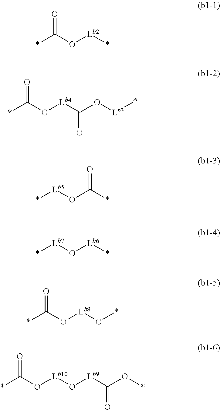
O=C(*)O[Lb2]*.O=C(*)O[Lb4]C(O[Lb3]*)=O.*[Lb5]OC(*)=O.*[Lb7]O[Lb6]*.*C(O[Lb8]O*)=O.*C(O[Lb10]O[Lb9]C(O*)=O)=O
